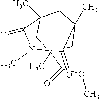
C1C2(C)CC(C(OC)=O)(C)CC1(C)C(=O)N(C)C2=O
